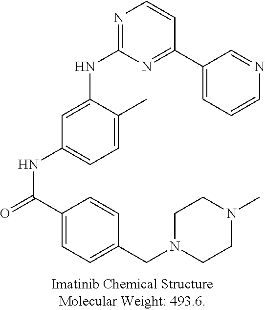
N1=C(NC2=CC(NC(=O)C3=CC=C(CN4CCN(C)CC4)C=C3)=CC=C2C)N=C(C2=CC=CN=C2)C=C1
